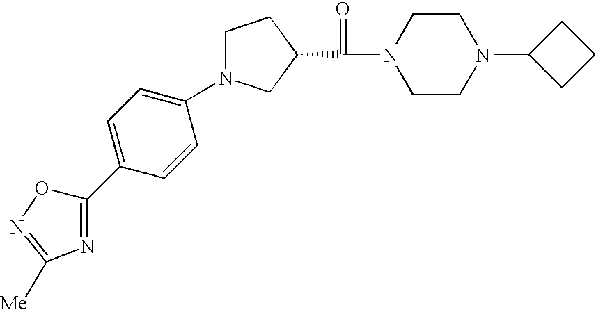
C1(N2CCC(C(=O)N3CCN(C4CCC4)CC3)C2)=CC=C(C2=NC([Me])=NO2)C=C1
